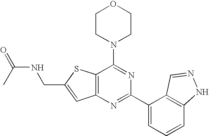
C1CN(C2=NC(C3=CC=CC4=C3C=NN4)=NC3=C2SC(CNC(=O)C)=C3)CCO1
